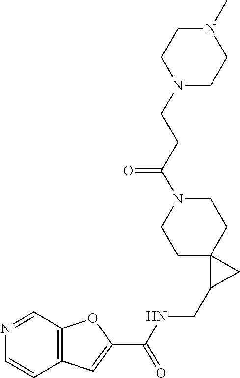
C1C2(CCN(C(CCN3CCN(C)CC3)=O)C1)C(CNC(C1=CC3=C(O1)C=NC=C3)=O)C2
